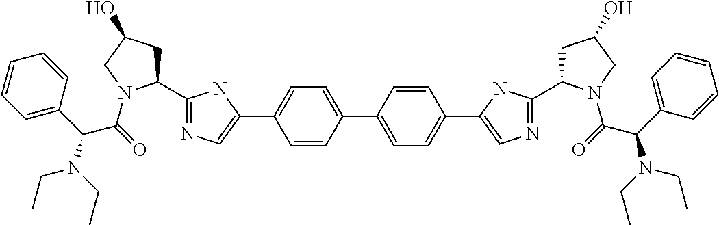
C1=C(C2=CN=C(C3CC(O)CN3C(=O)C(C3=CC=CC=C3)N(CC)CC)N2)C=CC(C2=CC=C(C3=CN=C(C4CC(O)CN4C(=O)C(C4=CC=CC=C4)N(CC)CC)N3)C=C2)=C1
